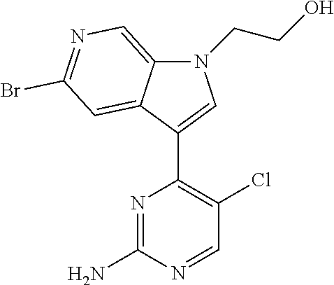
N1=C(N)N=CC(Cl)=C1C1=CN(CCO)C2=CN=C(Br)C=C12
